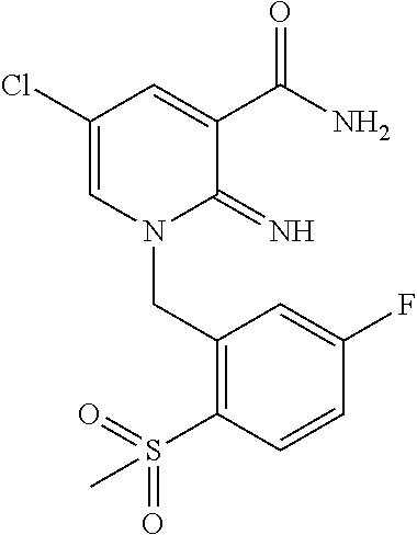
C1(Cl)=CN(CC2=C(S(=O)(=O)C)C=CC(F)=C2)C(=N)C(C(N)=O)=C1
